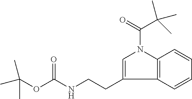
O(C(NCCC1=CN(C(=O)C(C)(C)C)C2=C1C=CC=C2)=O)C(C)(C)C
